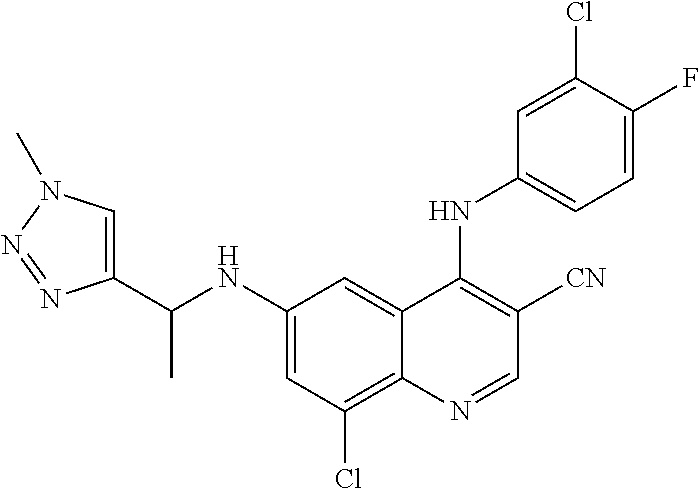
C1=C(F)C(Cl)=CC(NC2=C([CN])C=NC3=C(Cl)C=C(NC(C4=CN(C)N=N4)C)C=C23)=C1
